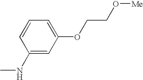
C1=C(OCCO[Me])C=C(NC)C=C1
